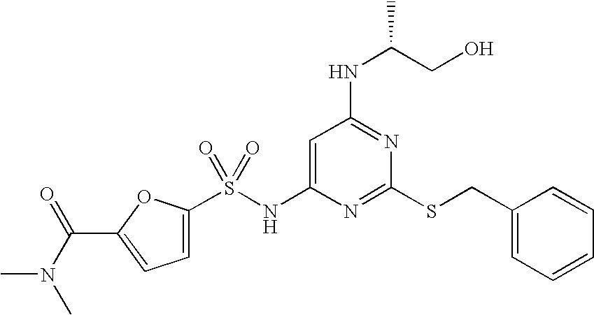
C1=C(NS(=O)(=O)C2=CC=C(C(N(C)C)=O)O2)N=C(SCC2=CC=CC=C2)N=C1NC(CO)C
